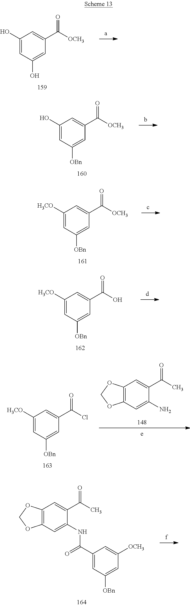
C1(O)=CC(O)=CC(C([OCH3])=O)=C1.C1(O)=CC([OBn])=CC(C([OCH3])=O)=C1.C1([H3CO])=CC([OBn])=CC(C([OCH3])=O)=C1.C1([H3CO])=CC([OBn])=CC(C(O)=O)=C1.C1([H3CO])=CC([OBn])=CC(C(Cl)=O)=C1.C12=C(C=C(N)C(C(C)=O)=C1)OCO2.C12=C(C=C(NC(C3=CC([OBn])=CC([OCH3])=C3)=O)C(C(C)=O)=C1)OCO2
